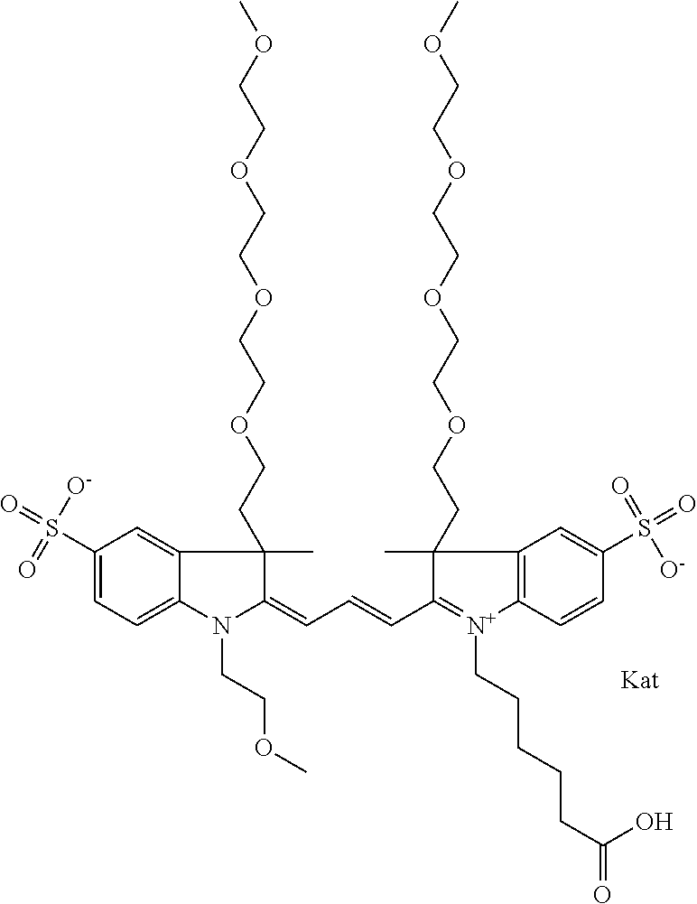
C1(S(=O)([O-])=O)=CC=C2C(=C1)C(C)(CCOCCOCCOCCOC)C(=CC=CC1=[N+](CCCCCC(=O)O)C3=C(C=C(S(=O)(=O)[O-])C=C3)C1(C)CCOCCOCCOCCOC)N2CCOC
